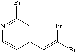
C1=C(C=C(Br)Br)C=CN=C1Br
